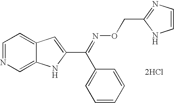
C1=NC=C2C(=C1)C=C(C(=NOCC1=NC=CN1)C1=CC=CC=C1)N2.[2HCl]
